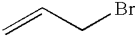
C=CCBr
